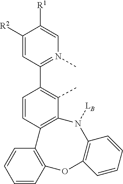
CC1=C(C2=N(C)C=C([R1])C([R2])=C2)C=CC2=C1N([LB])C1=C(OC3=C2C=CC=C3)C=CC=C1
